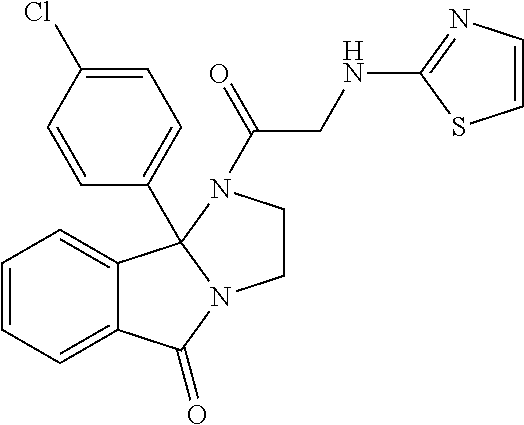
C1=CC=C2C(=C1)C(=O)N1CCN(C(=O)CNC3=NC=CS3)C21C1=CC=C(Cl)C=C1
